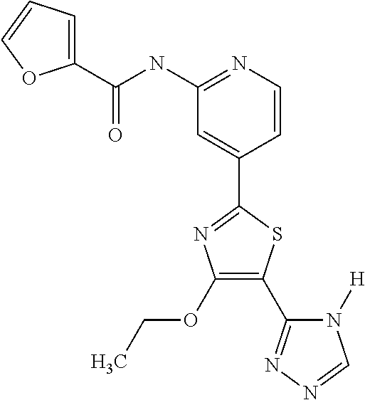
C1(C(NC2=NC=CC(C3=NC(OCC)=C(C4=NN=CN4[H])S3)=C2)=O)=CC=CO1
